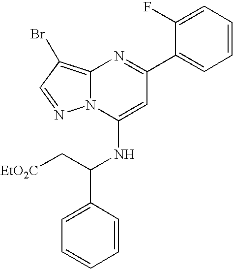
C1(F)=CC=CC=C1C1=NC2=C(Br)C=NN2C(NC(C[EtO2C])C2=CC=CC=C2)=C1
